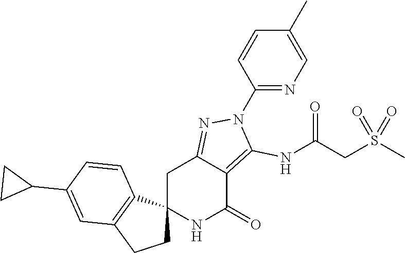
C12(NC(=O)C3=C(NC(CS(C)(=O)=O)=O)N(C4=NC=C(C)C=C4)N=C3C1)CCC1=C2C=CC(C2CC2)=C1
